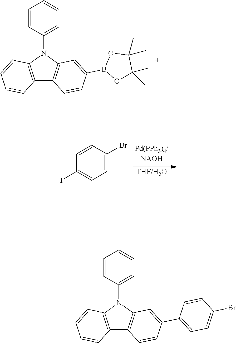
C1=CC(N2C3=C(C4=C2C=C(B2OC(C)(C)C(C)(C)O2)C=C4)C=CC=C3)=CC=C1.[THF/H2O].C1=C(Br)C=CC(I)=C1.C1=CC(N2C3=C(C4=C2C=C(C2=CC=C(Br)C=C2)C=C4)C=CC=C3)=CC=C1
